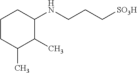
C1CC(C)C(C)C(NCCC[SO3H])C1
